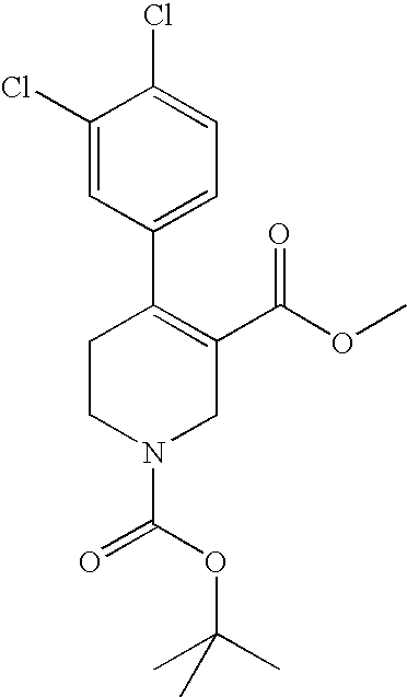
C1CN(C(=O)OC(C)(C)C)CC(C(OC)=O)=C1C1=CC=C(Cl)C(Cl)=C1
